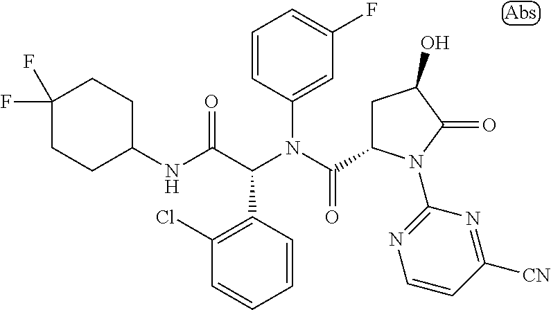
C1=CC(N(C(C2CC(O)C(=O)N2C2=NC=CC([CN])=N2)=O)C(C(NC2CCC(F)(F)CC2)=O)C2=C(Cl)C=CC=C2)=CC(F)=C1
